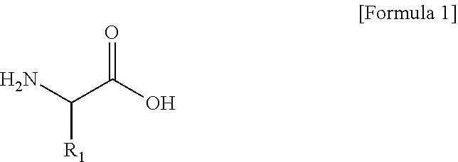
C([R1])(N)C(O)=O
